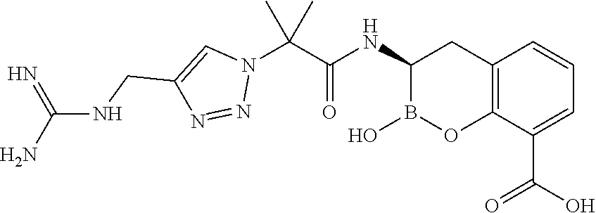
C12=C(C(C(O)=O)=CC=C1)OB(O)C(NC(=O)C(N1C=C(CNC(=N)N)N=N1)(C)C)C2
